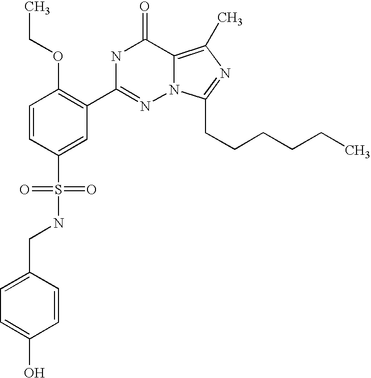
C1=CC(S(NCC2=CC=C(O)C=C2)(=O)=O)=CC(C2=NN3C(=C(C)N=C3CCCCCC)C(=O)N2)=C1OCC
